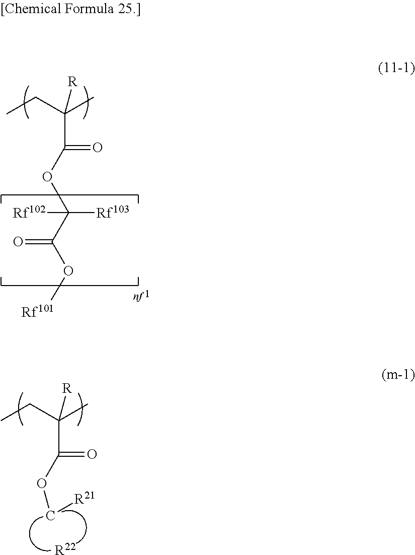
CCC(C)([R])C(=O)OC[R21].[R22].CCC(C)([R])C(=O)OC([Rf103])([Rf102])C(=O)O[Rf101]
